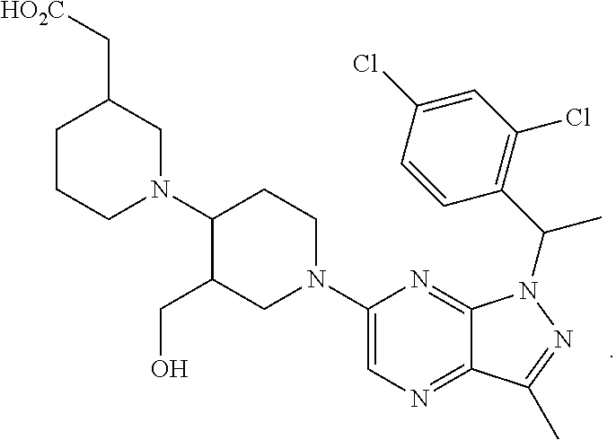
N1=C2C(=NC=C1N1CCC(N3CCCC(C[HO2C])C3)C(CO)C1)C(C)=NN2C(C1=C(Cl)C=C(Cl)C=C1)C
